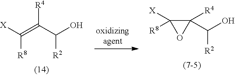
C(=C(C(O)[R2])[R4])([R8])[X].C1(C(O)[R2])([R4])C([R8])([X])O1
